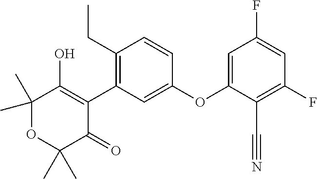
C1(C)(C)OC(C)(C)C(=O)C(C2=C(CC)C=CC(OC3=CC(F)=CC(F)=C3C#N)=C2)=C1O
